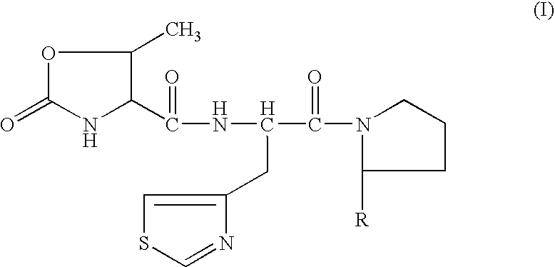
O1C(=O)NC(C(NC(C(=O)N2CCCC2[R])CC2=CSC=N2)=O)C1C
